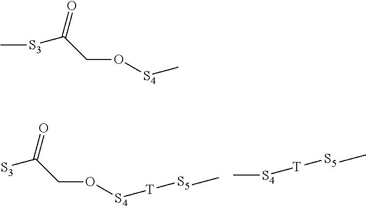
[S3]C(CO[S4][T][S5]C)=O.C[S4][T][S5]C.C[S3]C(CO[S4]C)=O
